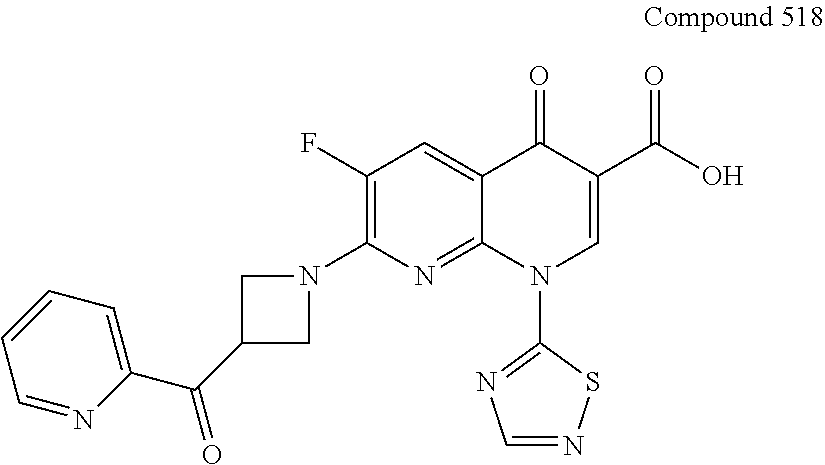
C1(F)=C(N2CC(C(C3=CC=CC=N3)=O)C2)N=C2C(=C1)C(=O)C(C(O)=O)=CN2C1=NC=NS1
